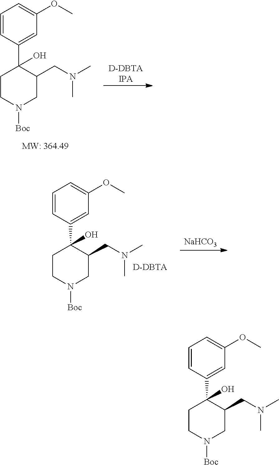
C1=CC(C2(O)C(CN(C)C)CN([Boc])CC2)=CC(OC)=C1.C1=CC(C2(O)C(CN(C)C)CN([Boc])CC2)=CC(OC)=C1.C1=CC(C2(O)C(CN(C)C)CN([Boc])CC2)=CC(OC)=C1.[NaHCO3]
